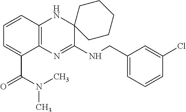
C1=CC2=C(C(C(N(C)C)=O)=C1)N=C(NCC1=CC=CC(Cl)=C1)C1(N2)CCCCC1
